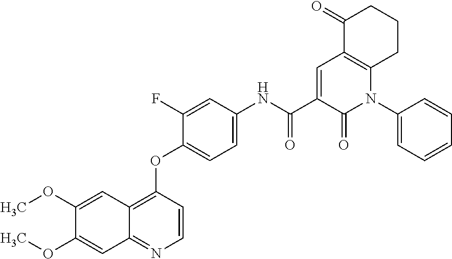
C1(OC)=CC2=NC=CC(OC3=CC=C(NC(C4=CC5=C(N(C6=CC=CC=C6)C4=O)CCCC5=O)=O)C=C3F)=C2C=C1OC
